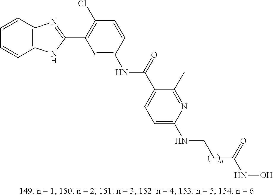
N(C1=CC(C2=NC3=C(N2)C=CC=C3)=C(Cl)C=C1)C(=O)C1=CC=C(NCCC(NO)=O)N=C1C
